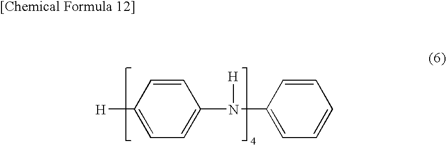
C1=CC([H])=CC=C1N(C1=CC=CC=C1)[H]
